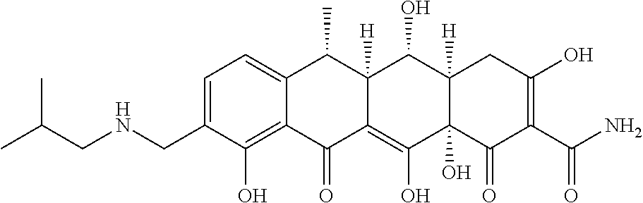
C1=C(CNCC(C)C)C(O)=C2C(=C1)C(C)C1([H])C(=C(O)C3(O)C([H])(C1O)CC(O)=C(C(N)=O)C3=O)C2=O
